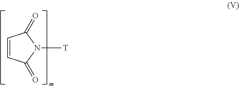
N1([T])C(=O)C=CC1=O
